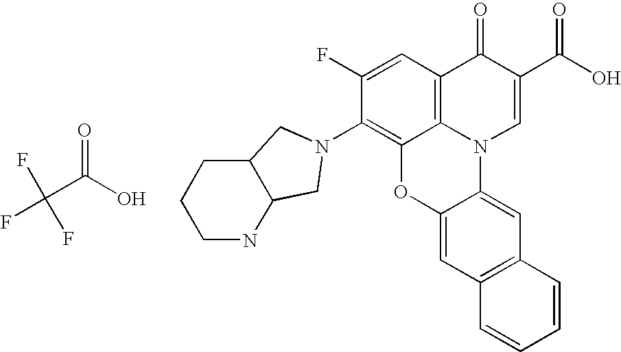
C1(F)=CC2=C3C(=C1N1CC4C(CCCN4)C1)OC1=CC4=C(C=C1N3C=C(C(O)=O)C2=O)C=CC=C4.C(C(F)(F)F)(O)=O
